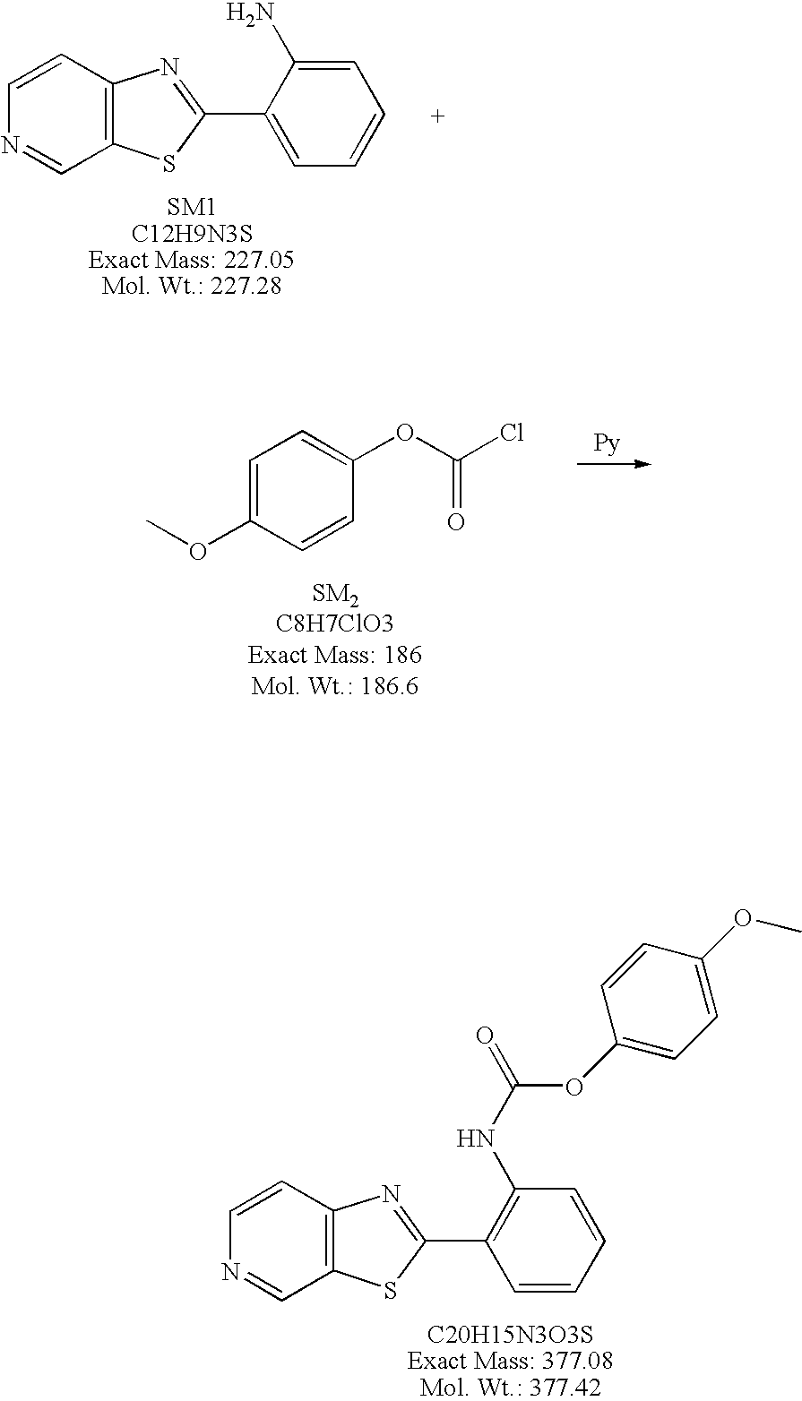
C1=CC2=C(C=N1)SC(C1=C(NC(OC3=CC=C(OC)C=C3)=O)C=CC=C1)=N2.C1=CC2=C(C=N1)SC(C1=CC=CC=C1N)=N2.C1=CC(OC)=CC=C1OC(Cl)=O
